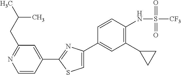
C1=CC(C2=NC(C3=CC(C4CC4)=C(NS([CF3])(=O)=O)C=C3)=CS2)=CC(CC(C)C)=N1
